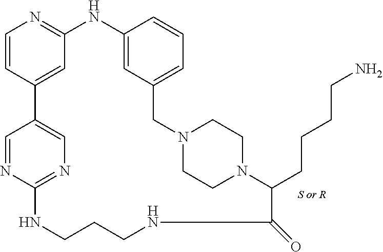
C1=CC2=CC(=N1)NC1=CC(=CC=C1)CN1CCN(CC1)C(CCCCN)C(=O)CNCCCNC1=NC=C2C=N1
